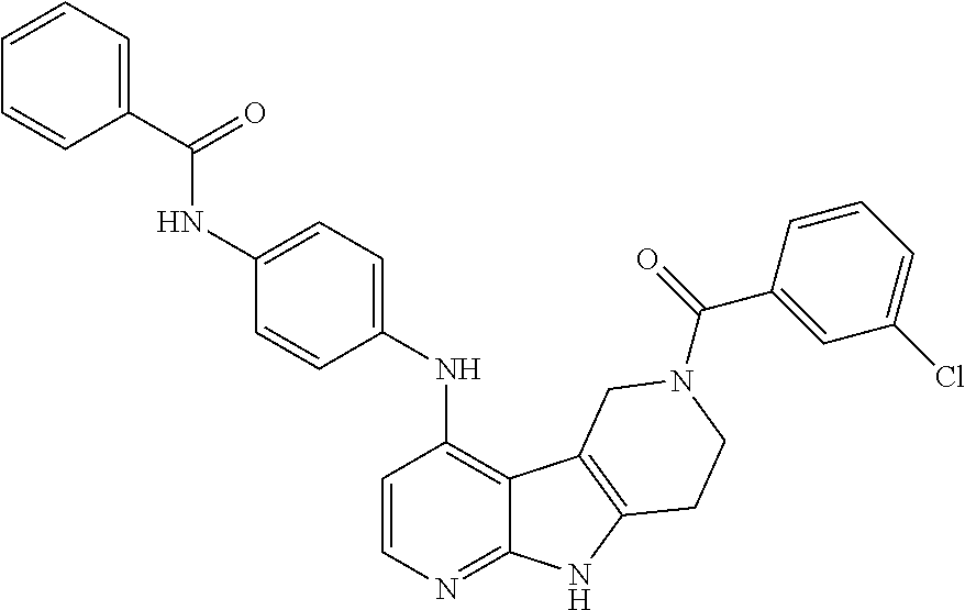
C1=CC=C(C(=O)NC2=CC=C(NC3=C4C(=NC=C3)NC3=C4CN(C(=O)C4=CC(Cl)=CC=C4)CC3)C=C2)C=C1
